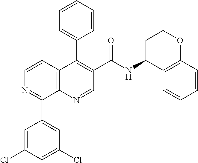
C12=C(N=CC(C(=O)NC3C4=C(OCC3)C=CC=C4)=C1C1=CC=CC=C1)C(C1=CC(Cl)=CC(Cl)=C1)=NC=C2
